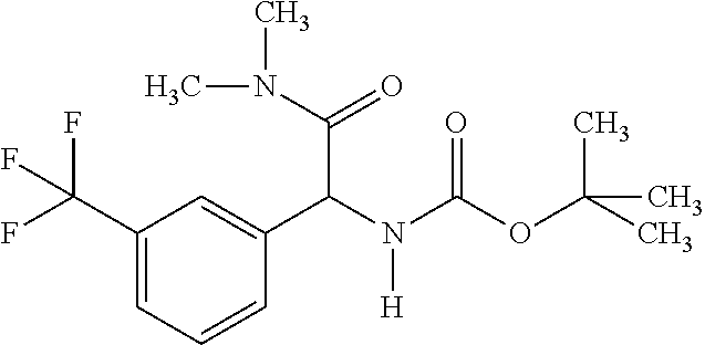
C1(C(F)(F)F)=CC=CC(C(N(C(OC(C)(C)C)=O)[H])C(=O)N(C)C)=C1
